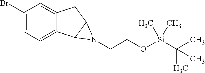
C1(Br)=CC=C2C(=C1)CC1C2N1CCO[Si](C(C)(C)C)(C)C
